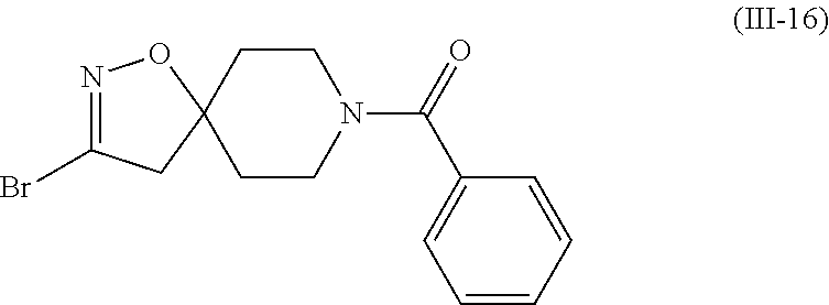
N1=C(Br)CC2(O1)CCN(C(=O)C1=CC=CC=C1)CC2
